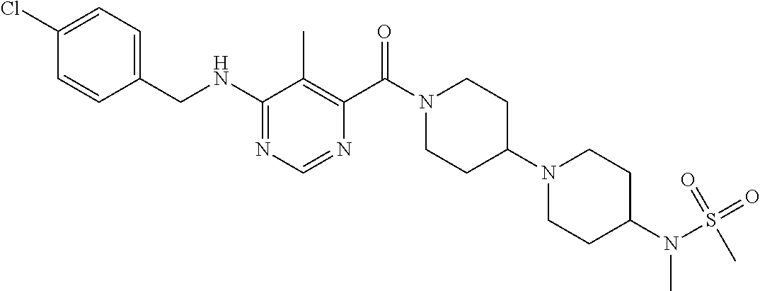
C1(NCC2=CC=C(Cl)C=C2)=NC=NC(C(N2CCC(N3CCC(N(S(=O)(=O)C)C)CC3)CC2)=O)=C1C
